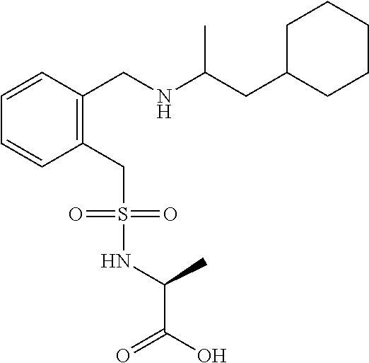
C1=CC=CC(CNC(CC2CCCCC2)C)=C1CS(NC(C)C(O)=O)(=O)=O
